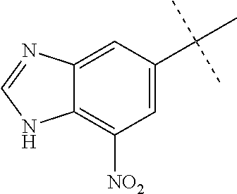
C12=CC(C(C)(C)C)=CC([NO2])=C1NC=N2
